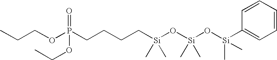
C(COP(CCCC[Si](O[Si](O[Si](C1=CC=CC=C1)(C)C)(C)C)(C)C)(=O)OCC)C
